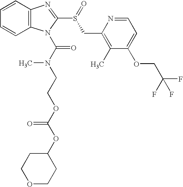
C12=C(C=CC=C1)N=C(S(=O)CC1=C(C)C(OCC(F)(F)F)=CC=N1)N2C(N(CCOC(OC1CCOCC1)=O)C)=O
